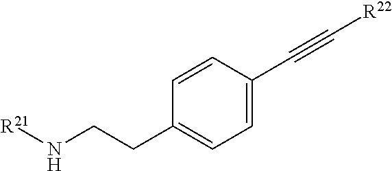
[R21]NCCC1=CC=C(C#C[R22])C=C1
